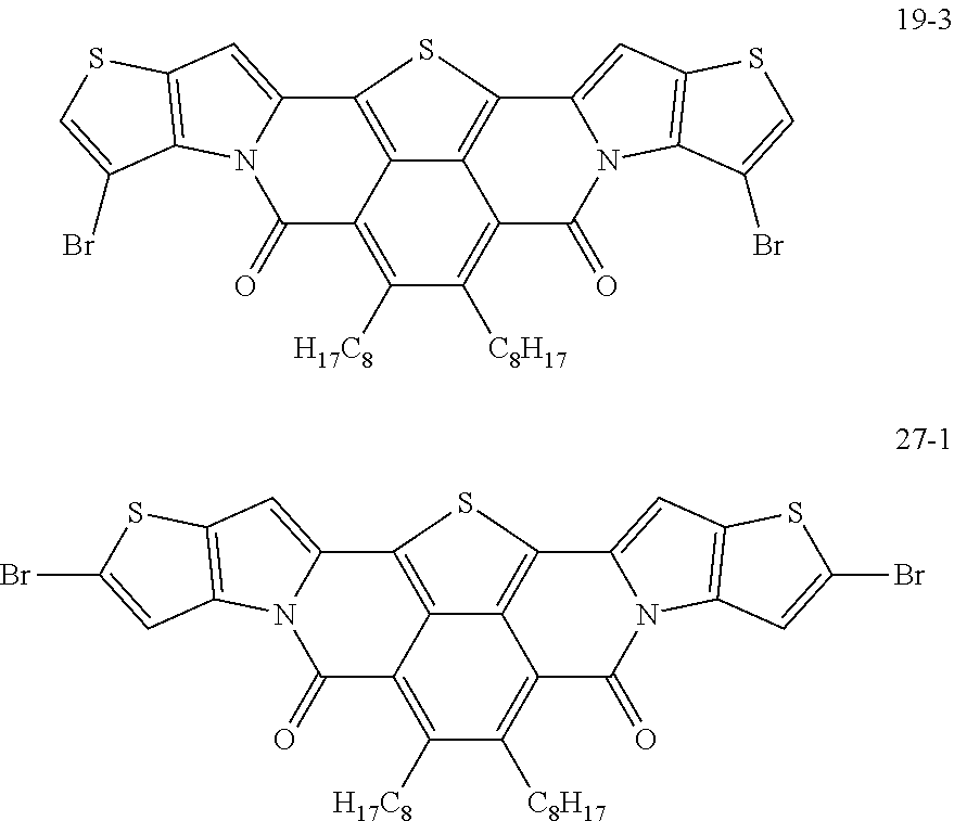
C12=C3C4=CC5=C(N4C(=O)C1=C([C8H17])C([H17C8])=C1C2=C(C2=CC4=C(N2C1=O)C(Br)=CS4)S3)C(Br)=CS5.C12=C3C4=CC5=C(N4C(=O)C1=C([C8H17])C([H17C8])=C1C2=C(C2=CC4=C(N2C1=O)C=C(Br)S4)S3)C=C(Br)S5
